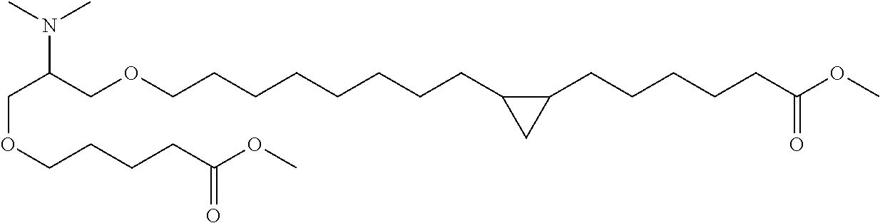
C(C(COCCCCCCCCC1C(CCCCCC(OC)=O)C1)N(C)C)OCCCCC(OC)=O
